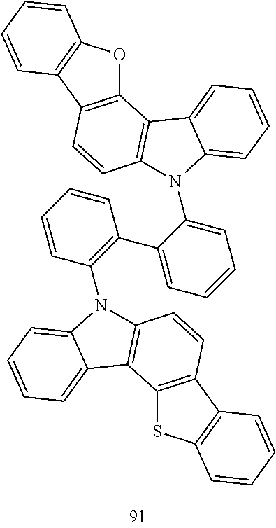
C12=C(C3=C(S1)C=CC=C3)C=CC1=C2C2=CC=CC=C2N1C1=C(C2=CC=CC=C2N2C3=C(C4=C(C5=C(O4)C=CC=C5)C=C3)C3=CC=CC=C32)C=CC=C1
